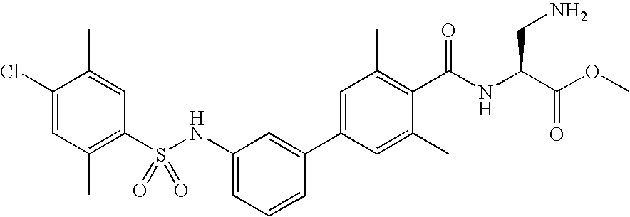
C1(Cl)=CC(C)=C(S(NC2=CC=CC(C3=CC(C)=C(C(NC(C(OC)=O)CN)=O)C(C)=C3)=C2)(=O)=O)C=C1C
